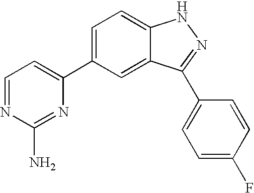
C1(C2=CC=NC(N)=N2)=CC=C2C(=C1)C(C1=CC=C(F)C=C1)=NN2
